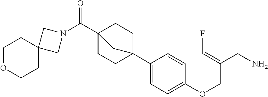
C1(C23CCC(C(N4CC5(C4)CCOCC5)=O)(CC2)C3)=CC=C(OCC(CN)=CF)C=C1
